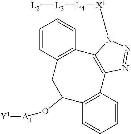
C1=CC2=C(C=C1)C1=C(C3=C(C(O[A1][Y1])C2)C=CC=C3)N=NN1[X1][L4][L3][L2]
